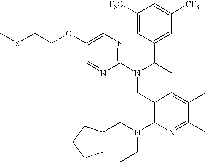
CSCCOC1=CN=C(N(C(C)C2=CC([CF3])=CC([F3C])=C2)CC2=C(N(CC3CCCC3)CC)N=C(C)C(C)=C2)N=C1
